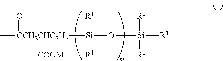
[CCH2CHC3H6]([Si](O[Si]([R1])([R1])[R1])([R1])[R1])([COOM])(C)=O
